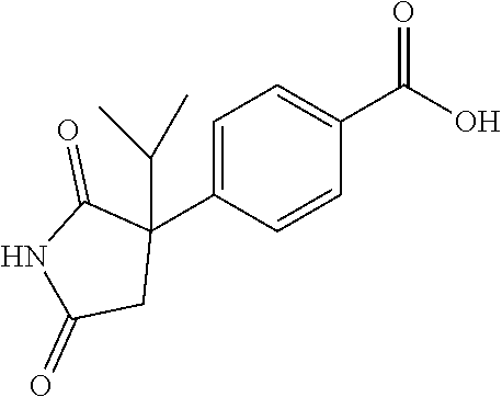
C1=C(C2(C(C)C)C(=O)NC(=O)C2)C=CC(C(O)=O)=C1
